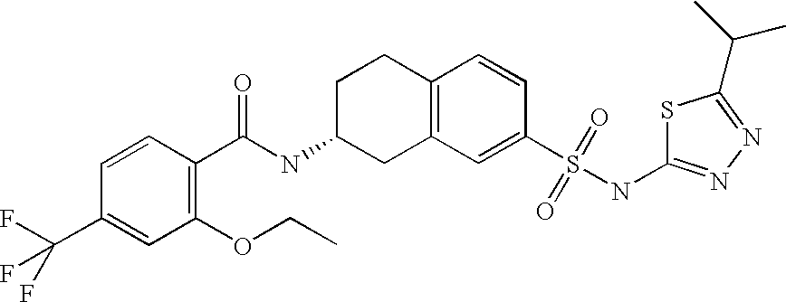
FC(C1=CC(OCC)=C(C(NC2CC3=C(CC2)C=CC(S(NC2=NN=C(C(C)C)S2)(=O)=O)=C3)=O)C=C1)(F)F
